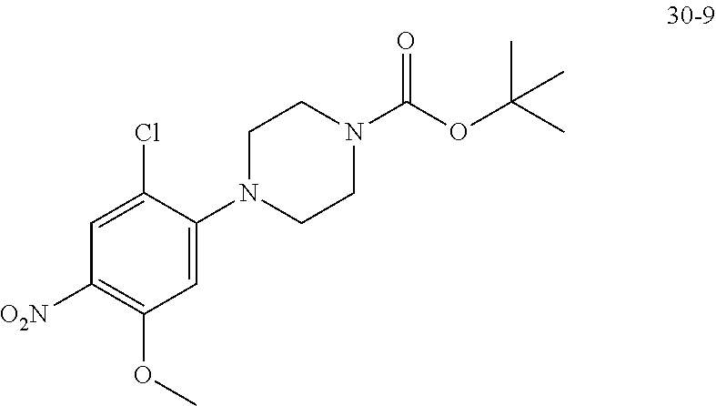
C1=C(N2CCN(C(OC(C)(C)C)=O)CC2)C(Cl)=CC([O2N])=C1OC
